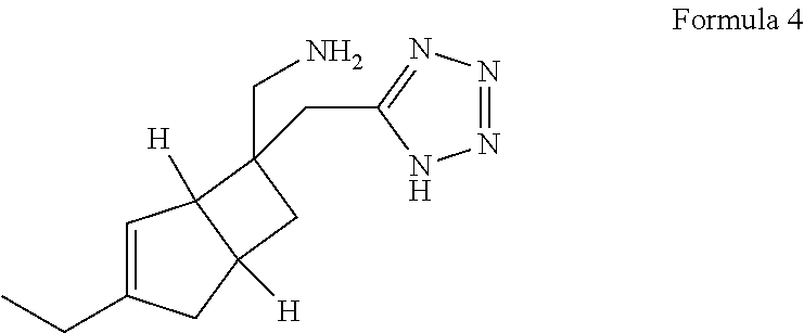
C1=C(CC)CC2([H])C1([H])C(CN)(CC1=NN=NN1)C2
